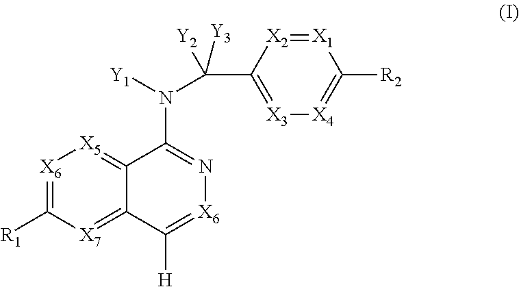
[X6]1=C([R1])[X7]=C2C(=[X5]1)C(N([Y1])C(C1=[X3][X4]=C([R2])[X1]=[X2]1)([Y2])[Y3])=N[X6]=C2[H]
